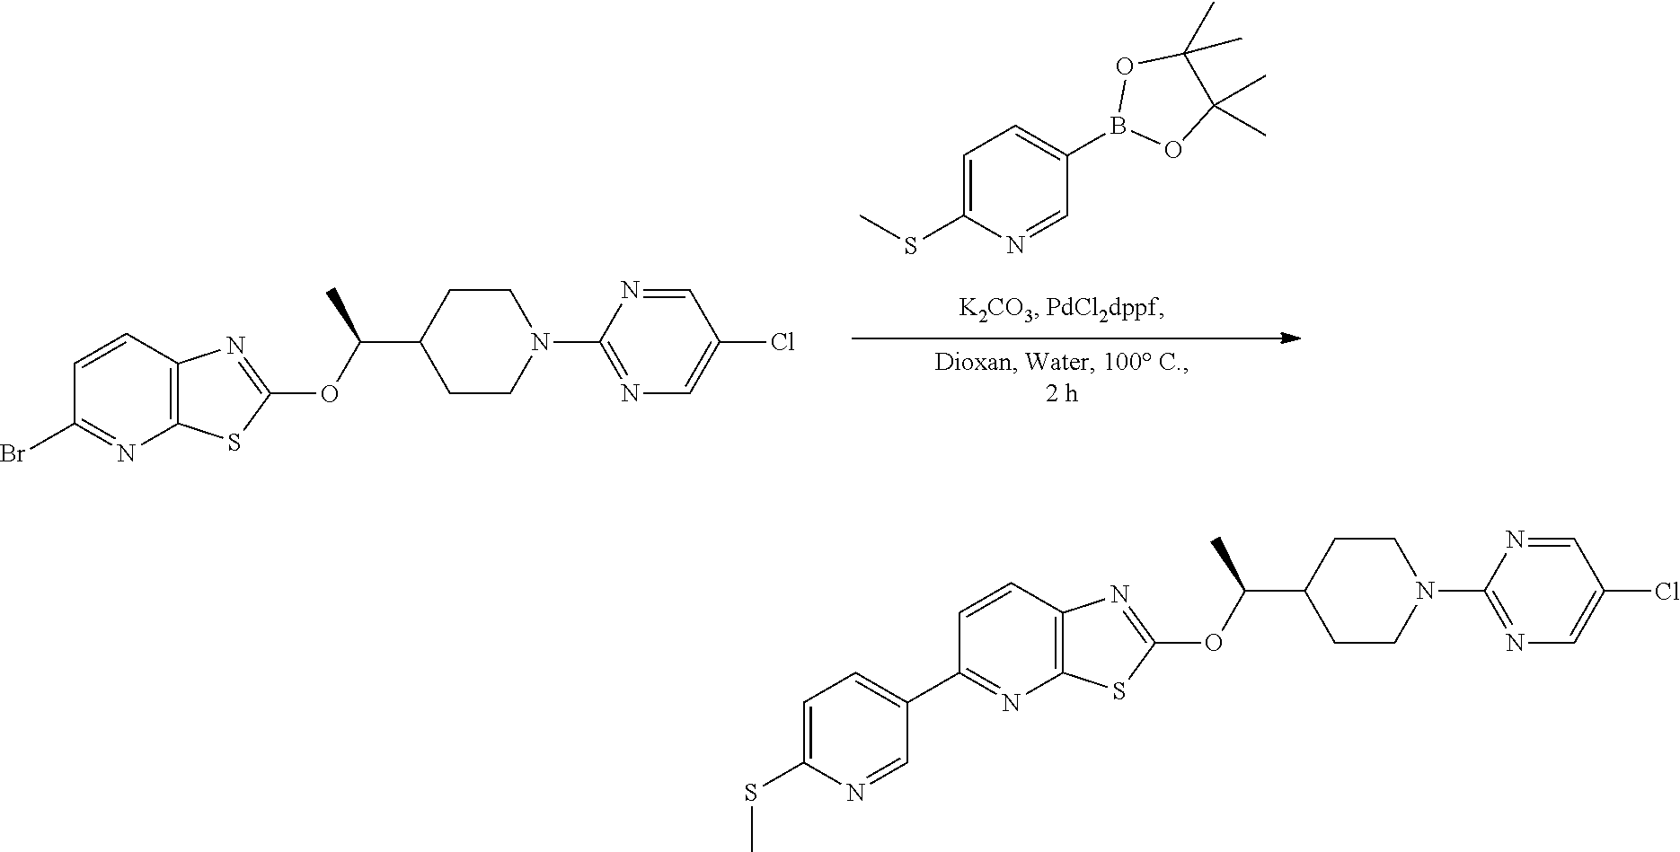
C12=C(C=CC(Br)=N1)N=C(OC(C)C1CCN(C3=NC=C(Cl)C=N3)CC1)S2.C1=C(SC)N=CC(B2OC(C)(C)C(C)(C)O2)=C1.C12=C(C=CC(C3=CC=C(SC)N=C3)=N1)N=C(OC(C)C1CCN(C3=NC=C(Cl)C=N3)CC1)S2
